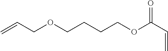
C=CCOCCCCOC(C=C)=O
